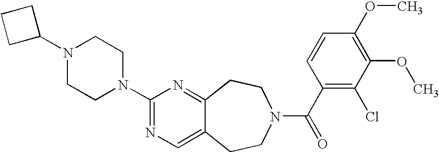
C1C(N2CCN(C3=NC=C4C(=N3)CCN(C(C3=C(Cl)C(OC)=C(OC)C=C3)=O)CC4)CC2)CC1
